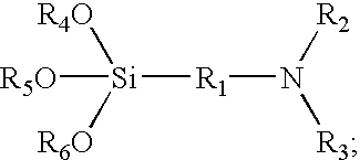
[R5O][Si]([R4O])([R6O])[R1]N([R2])[R3]
